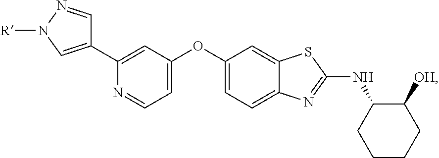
C1(C2=CN([R])N=C2)=CC(OC2=CC=C3C(=C2)SC(NC2CCCCC2[OH])=N3)=CC=N1
